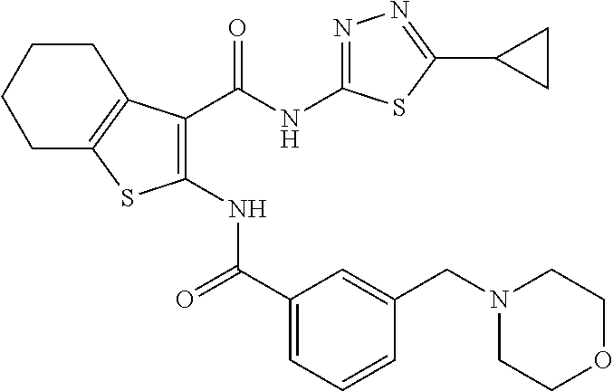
C1(C(=O)NC2=C(C(NC3=NN=C(C4CC4)S3)=O)C3=C(S2)CCCC3)=CC=CC(CN2CCOCC2)=C1
